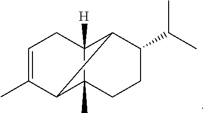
C12(C)C3([H])C(C(C(C)C)CC1)C2C(C)=CC3
